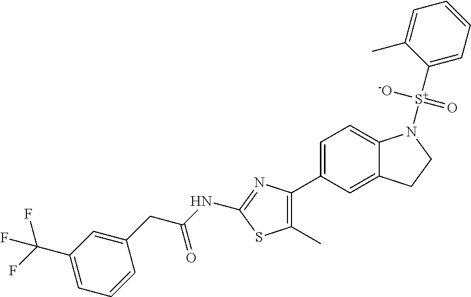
C1=C(C2=C(C)SC(NC(CC3=CC(C(F)(F)F)=CC=C3)=O)=N2)C=C2C(=C1)N([S+](C1=CC=CC=C1C)([-O])=O)CC2
